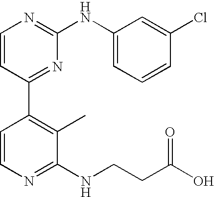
C1=CC(C2=C(C)C(NCCC(O)=O)=NC=C2)=NC(NC2=CC=CC(Cl)=C2)=N1
